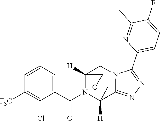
C1=CC=C(C(N2C3([H])C4=NN=C(C5=CC=C(F)C(C)=N5)N4CC2([H])COC3)=O)C(Cl)=C1[F3C]
